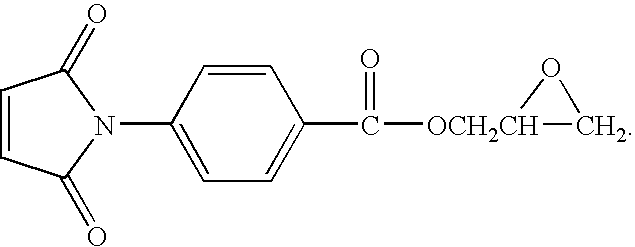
C1=C(N2C(=O)C=CC2=O)C=CC(C([OCH2CH]2CO2)=O)=C1
